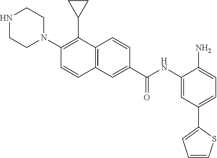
C12=C(C=CC(C(NC3=CC(C4=CC=CS4)=CC=C3N)=O)=C1)C(C1CC1)=C(N1CCNCC1)C=C2
